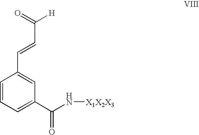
C(C=CC1=CC(C(N[X1X2X3])=O)=CC=C1)(=O)[H]
